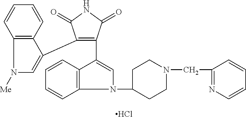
Cl.C12=C(C=CC=C1)C(C1=C(C3=CN([Me])C4=C3C=CC=C4)C(=O)NC1=O)=CN2C1CCN(CC2=NC=CC=C2)CC1
